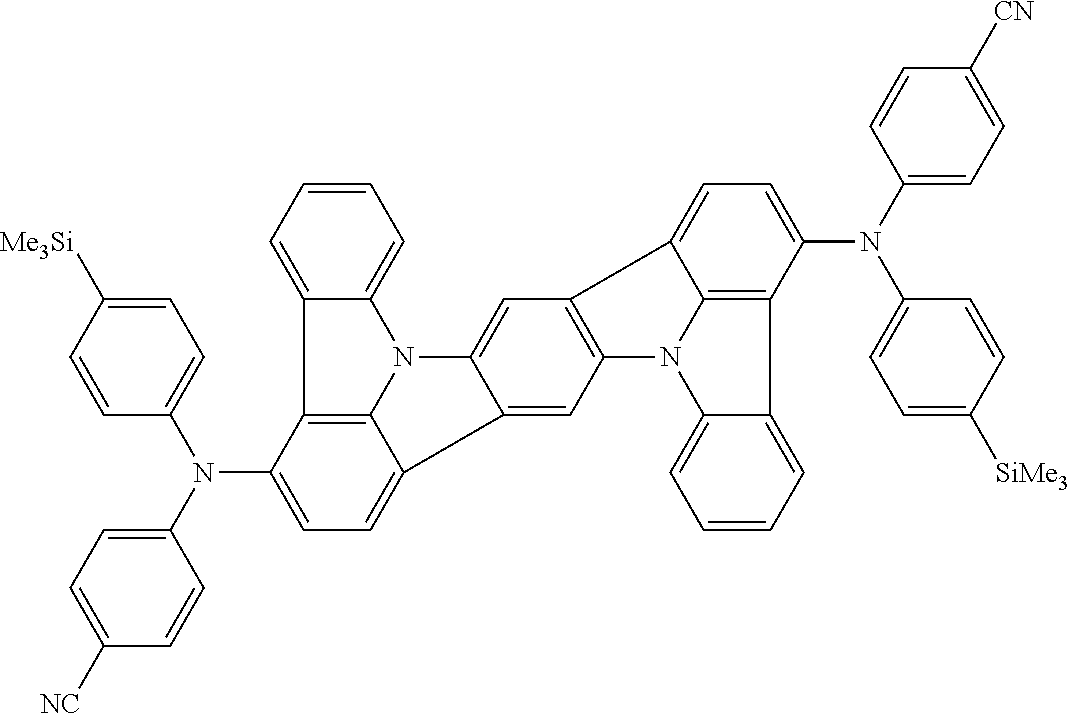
C1=C2C(=CC=C1)N1C3=CC4=C(C=C3C3=CC=C(N(C5=CC=C([Me3Si])C=C5)C5=CC=C([NC])C=C5)C2=C13)N1C2=C(C(N(C3=CC=C([SiMe3])C=C3)C3=CC=C([CN])C=C3)=CC=C42)C2=CC=CC=C12
